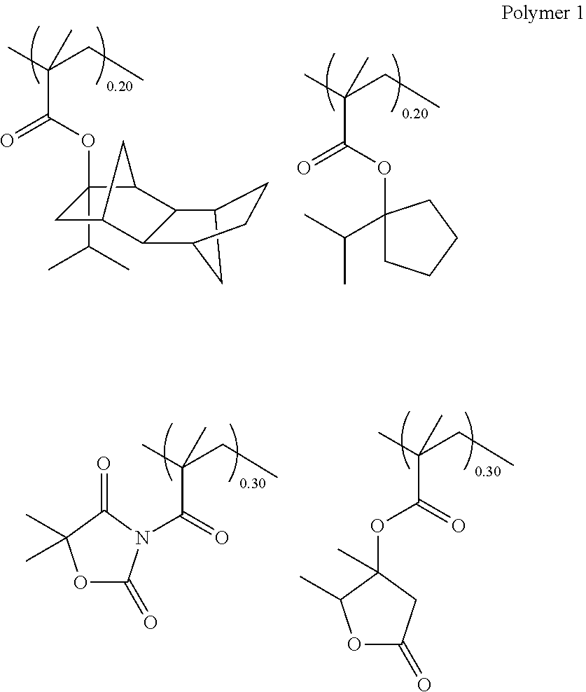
C12CC(C3C4CC(C(C)C)(OC(C(C)(CC)C)=O)C(C4)C13)CC2.CC(CC)(C)C(OC1(C(C)C)CCCC1)=O.CC(CC)(C)C(OC1(C)C(C)OC(=O)C1)=O.CC(CC)(C)C(=O)N1C(=O)OC(C)(C)C1=O
